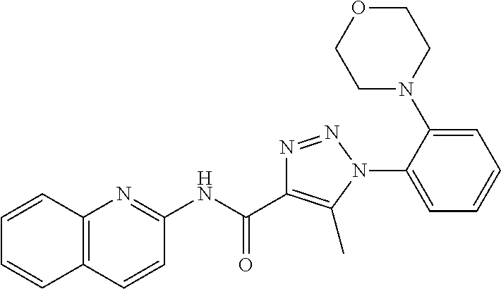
N(C(=O)C1=C(C)N(C2=CC=CC=C2N2CCOCC2)N=N1)C1=NC2=C(C=C1)C=CC=C2
